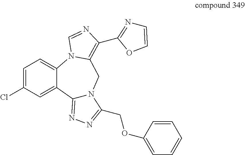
C12=NN=C(COC3=CC=CC=C3)N1CC1=C(C3=NC=CO3)N=CN1C1=CC=C(Cl)C=C21
